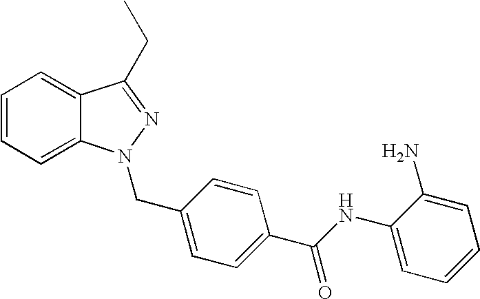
C1=CC=C2C(=C1)N(CC1=CC=C(C(NC3=CC=CC=C3N)=O)C=C1)N=C2CC
